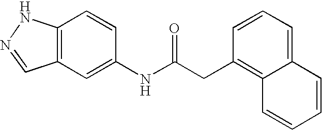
C12=C(C=C(NC(CC3=C4C(=CC=C3)C=CC=C4)=O)C=C1)C=NN2
